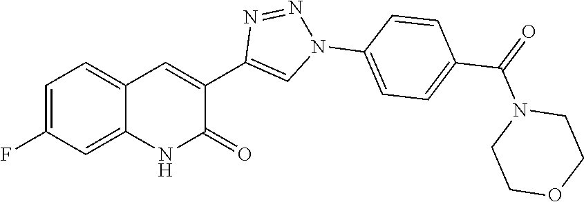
C1=C(F)C=C2C(=C1)C=C(C1=CN(C3=CC=C(C(=O)N4CCOCC4)C=C3)N=N1)C(=O)N2
